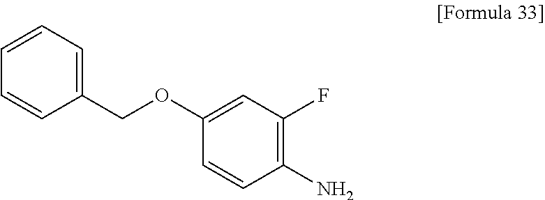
C1=CC(N)=C(F)C=C1OCC1=CC=CC=C1
